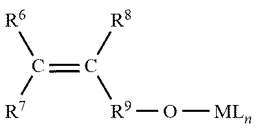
C(=C([R8])[R9]O[MLn])([R7])[R6]
